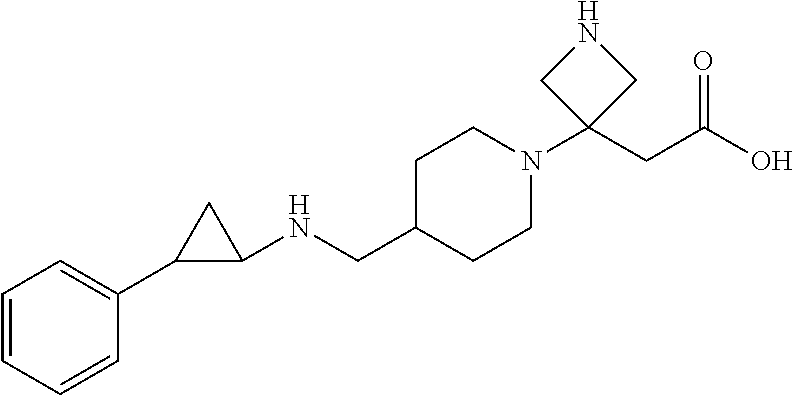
C1=CC=CC(C2C(NCC3CCN(C4(CC(O)=O)CNC4)CC3)C2)=C1
